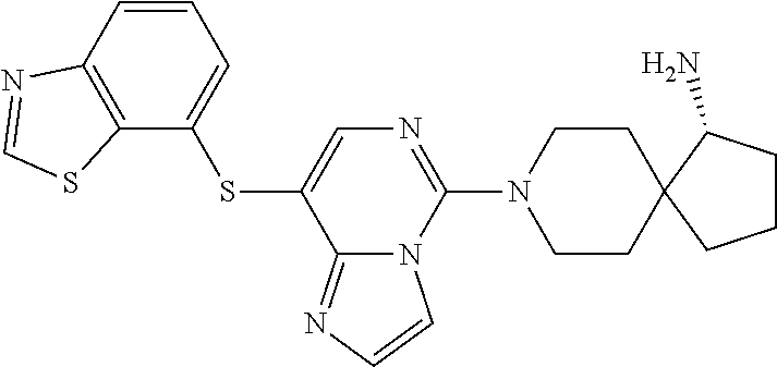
C12=NC=CN1C(N1CCC3(CC1)C(N)CCC3)=NC=C2SC1=CC=CC2=C1SC=N2
